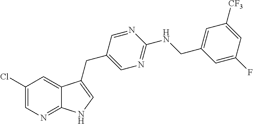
C1(Cl)=CN=C2C(=C1)C(CC1=CN=C(NCC3=CC([CF3])=CC(F)=C3)N=C1)=CN2
